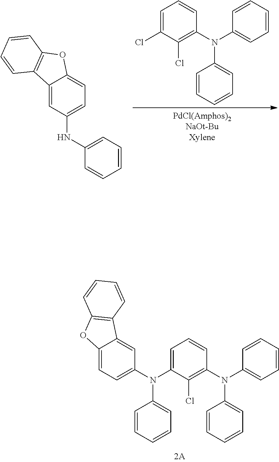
C1=CC=CC=C1NC1=CC=C2OC3=C(C=CC=C3)C2=C1.C1(N(C2=CC=CC=C2)C2=C(Cl)C(Cl)=CC=C2)=CC=CC=C1.C1(N(C2=CC=CC=C2)C2=C(Cl)C(N(C3=CC=C4C(=C3)C3=C(O4)C=CC=C3)C3=CC=CC=C3)=CC=C2)=CC=CC=C1
